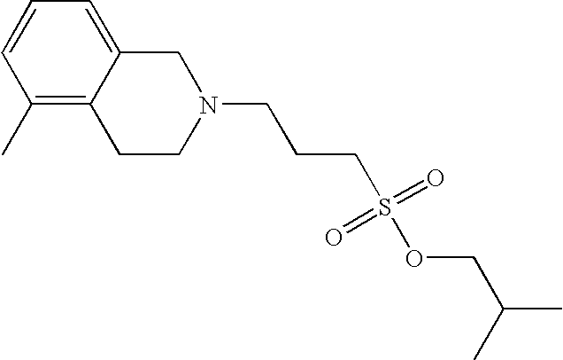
C1(C)=C2C(=CC=C1)CN(CCCS(=O)(=O)OCC(C)C)CC2
